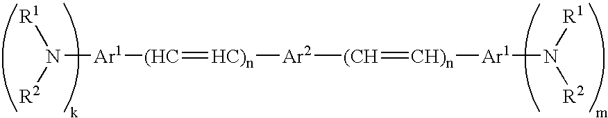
N([Ar1][(HC]=[HC)n][Ar2][(CH]=[CH)n][Ar1]N([R2])[R1])([R2])[R1]
